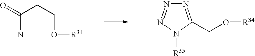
N1=C(CO[R34])N([R35])N=N1.O=C(CCO[R34])N
